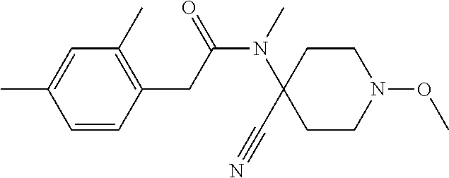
C1=C(C)C=CC(CC(N(C2(C#N)CCN(OC)CC2)C)=O)=C1C
